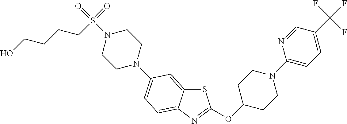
S1C2=CC(N3CCN(S(=O)(CCCCO)=O)CC3)=CC=C2N=C1OC1CCN(C2=CC=C(C(F)(F)F)C=N2)CC1
